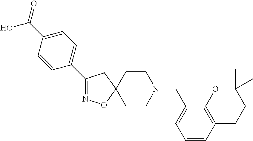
C1(C2=CC=C(C(O)=O)C=C2)=NOC2(C1)CCN(CC1=CC=CC3=C1OC(C)(C)CC3)CC2
